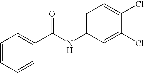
C1=CC=C(C(NC2=CC=C(Cl)C(Cl)=C2)=O)C=C1
